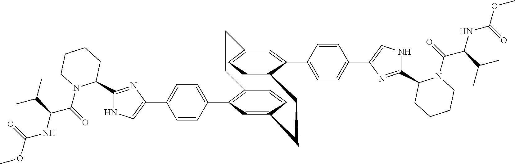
C1(C2N(C(=O)C(NC(OC)=O)C(C)C)CCCC2)=NC(C2=CC=C(C3=C4C=CC(=C3)CCC3=CC=C(C=C3C3=CC=C(C5=CNC(C6N(C(C(NC(OC)=O)C(C)C)=O)CCCC6)=N5)C=C3)CC4)C=C2)=CN1
